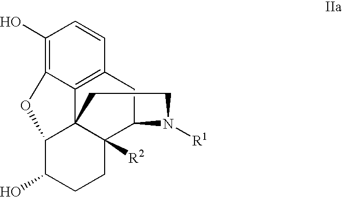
C1(O)=C2C3=C(C=C1)CC1C4([R2])C3(C(C(O)CC4)O2)CCN1[R1]
